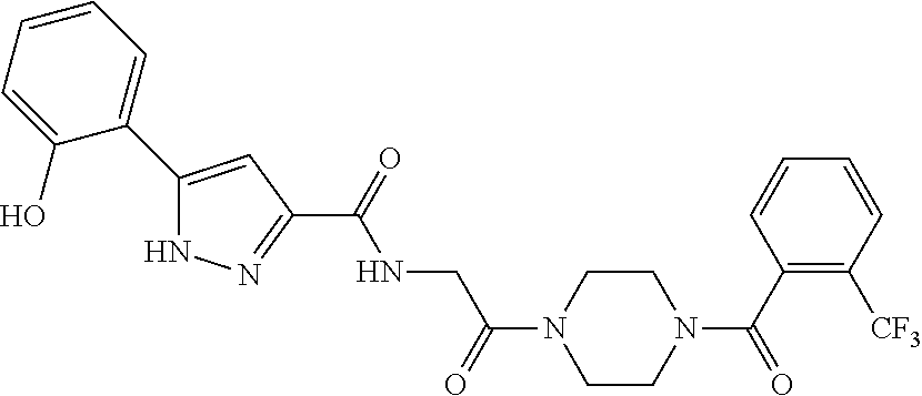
C(=O)(NCC(=O)N1CCN(C(=O)C2=C([CF3])C=CC=C2)CC1)C1=NNC(C2=CC=CC=C2O)=C1
